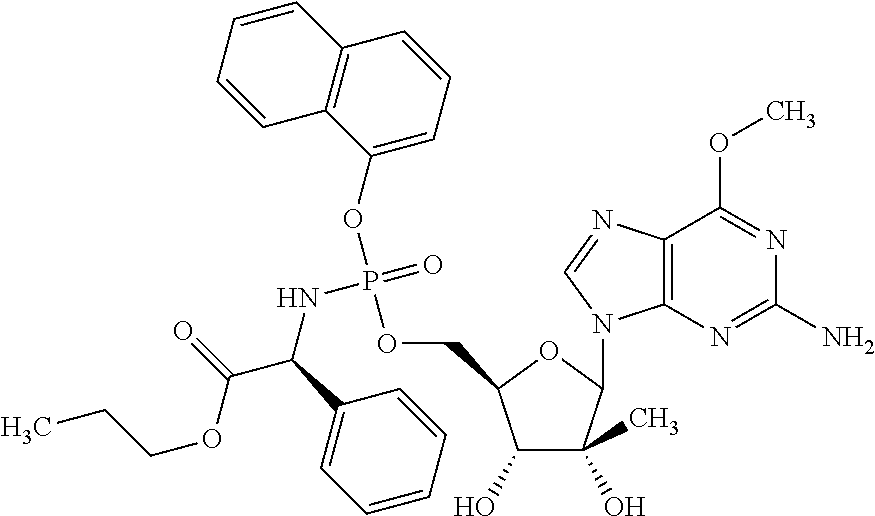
C(OC(C(NP(=O)(OC1=CC=CC2=C1C=CC=C2)OCC1C(O)C(O)(C)C(N2C3=C(N=C2)C(OC)=NC(N)=N3)O1)C1=CC=CC=C1)=O)CC
